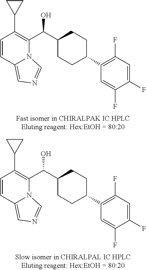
C1=C(F)C(F)=CC(C2CCC(C(C3=C(C4CC4)C=CC4=CN=CN34)O)CC2)=C1F.C1=C(F)C(F)=CC(C2CCC(C(C3=C(C4CC4)C=CC4=CN=CN34)O)CC2)=C1F
